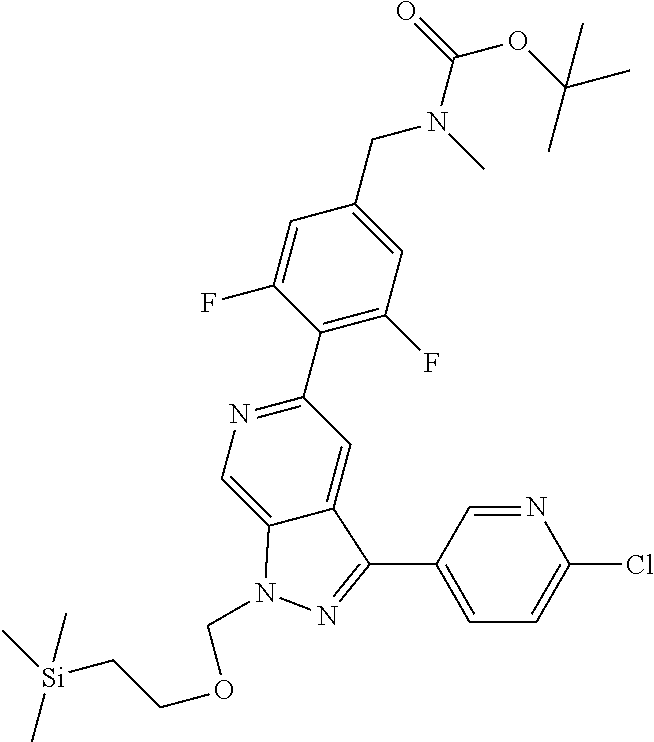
C1(C2=NC=C3C(=C2)C(C2=CC=C(Cl)N=C2)=NN3COCC[Si](C)(C)C)=C(F)C=C(CN(C)C(=O)OC(C)(C)C)C=C1F
